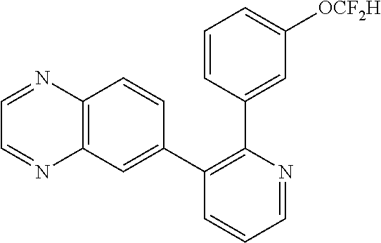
C1=CC(C2=C(C3=CC4=C(C=C3)N=CC=N4)C=CC=N2)=CC([OCF2H])=C1
